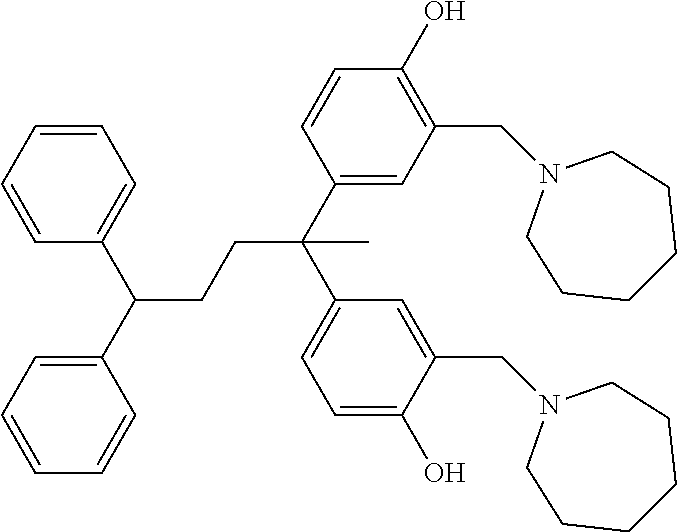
C1=CC=CC(C(C2=CC=CC=C2)CCC(C2=CC(CN3CCCCCC3)=C(O)C=C2)(C2=CC=C(O)C(CN3CCCCCC3)=C2)C)=C1
